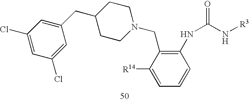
C1CN(CC2=C(NC(N[R3])=O)C=CC=C2[R14])CCC1CC1=CC(Cl)=CC(Cl)=C1
